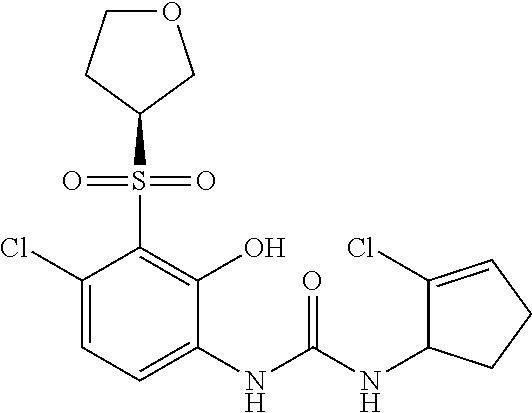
C1(Cl)=CC=C(NC(NC2C(Cl)=CCC2)=O)C(O)=C1S(=O)(=O)C1COCC1
